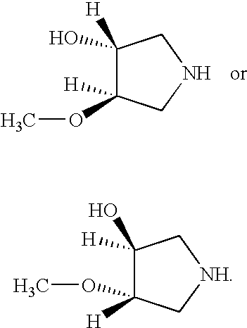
C1([H])(O)C(OC)([H])C[NH]C1.C1(O)([H])C([H])(OC)CNC1
